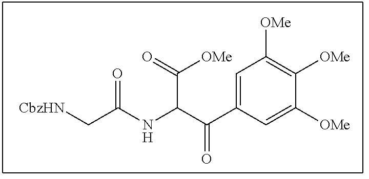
C(NC(C(C1=CC([OMe])=C([OMe])C([OMe])=C1)=O)C(=O)[OMe])(C[CbzHN])=O
